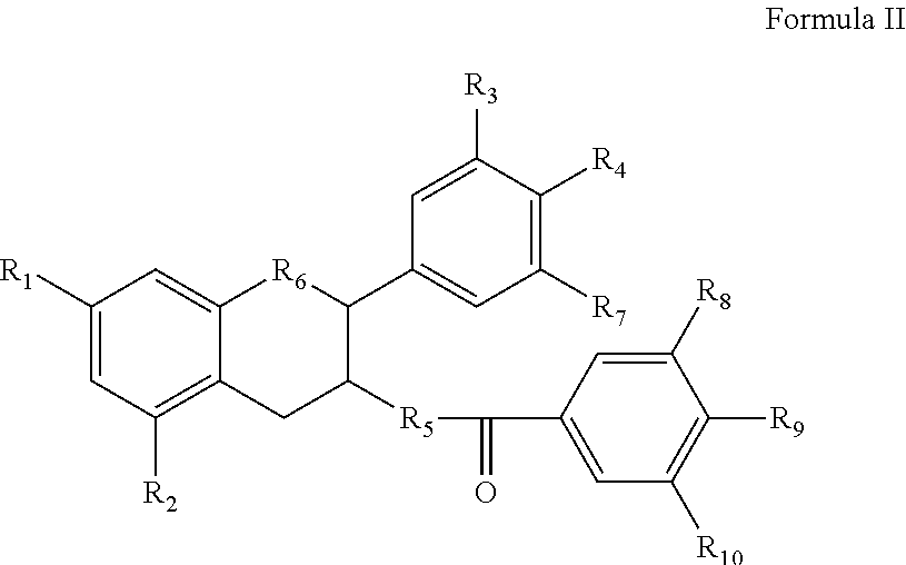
C1([R1])=CC([R2])=C2C(=C1)[R6]C(C1=CC([R7])=C([R4])C([R3])=C1)C([R5]C(=O)C1=CC([R10])=C([R9])C([R8])=C1)C2
